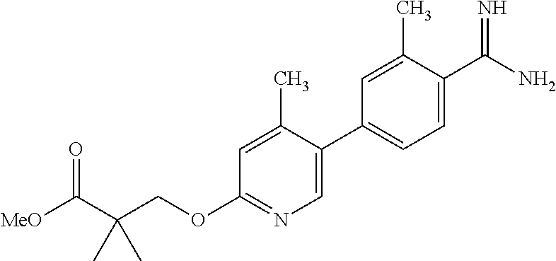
C1=C(C2=CC=C(C(N)=N)C(C)=C2)C(C)=CC(OCC(C([MeO])=O)(C)C)=N1
